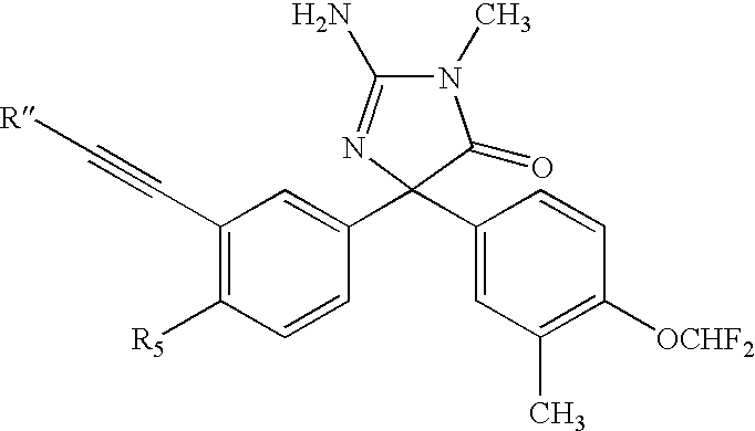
C1(C#C[R])=C([R5])C=CC(C2(C3=CC(C)=C([OCHF2])C=C3)N=C(N)N(C)C2=O)=C1
